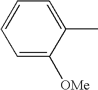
C1=C([OMe])C(C)=CC=C1
